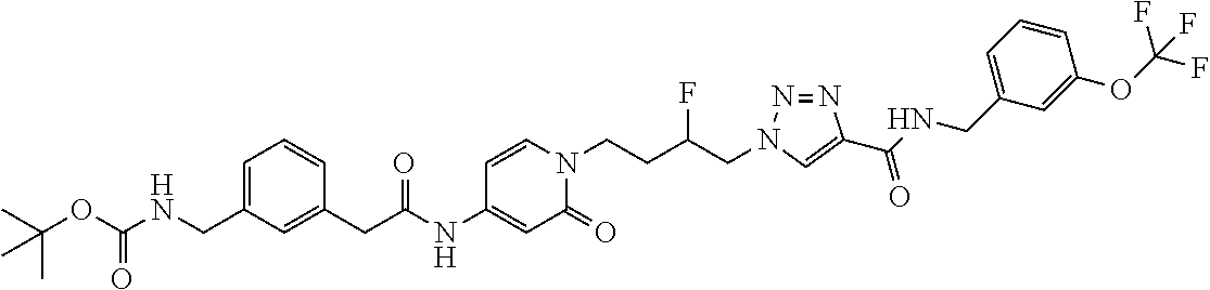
C1=C(CC(NC2=CC(=O)N(CCC(CN3N=NC(C(NCC4=CC=CC(OC(F)(F)F)=C4)=O)=C3)F)C=C2)=O)C=CC=C1CNC(OC(C)(C)C)=O
